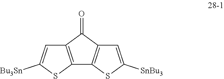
C12=C(C(=O)C3=C1SC([SnBu3])=C3)C=C([Bu3Sn])S2
